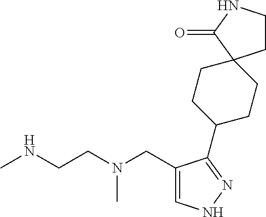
CNCCN(CC1=CNN=C1C1CCC2(CC1)CCNC2=O)C
